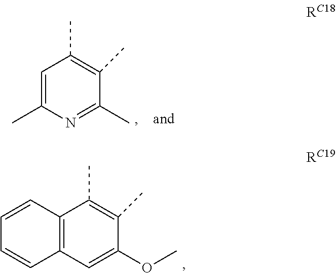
C1=C(C)N=C(C)C(C)=C1C.C12=C(C=C(OC)C(C)=C1C)C=CC=C2
